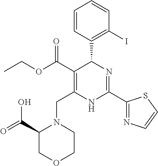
C1=CC(C2C(C(=O)OCC)=C(CN3C(C(=O)O)COCC3)NC(C3=NC=CS3)=N2)=C(I)C=C1
